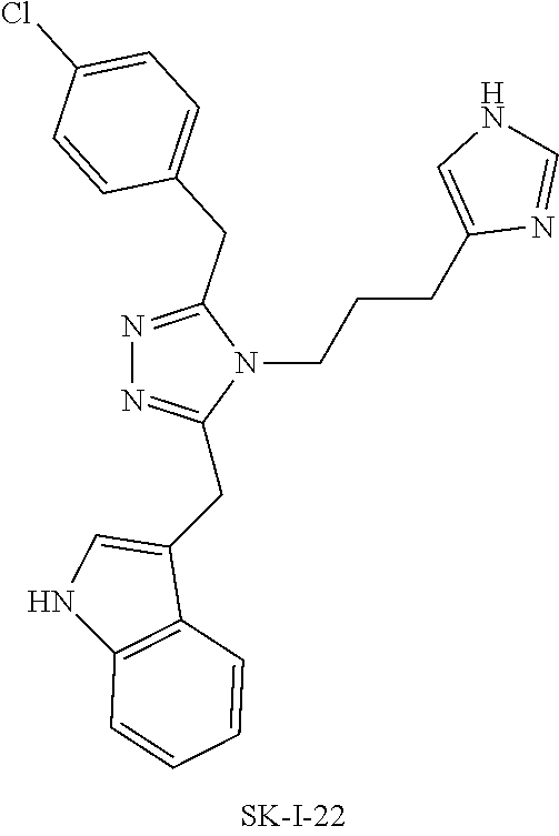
N1=C(CC2=CC=C(Cl)C=C2)N(CCCC2=CNC=N2)C(CC2=CNC3=C2C=CC=C3)=N1
